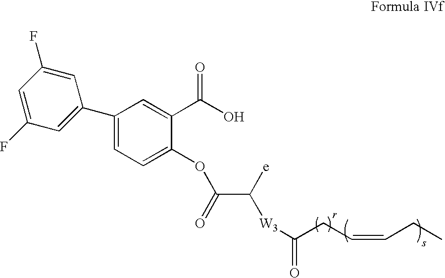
[W3](C(CC=CCC)=O)C([e])C(OC1=CC=C(C2=CC(F)=CC(F)=C2)C=C1C(=O)O)=O
